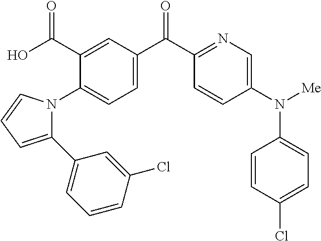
C1=CC(N([Me])C2=CC=C(Cl)C=C2)=CN=C1C(=O)C1=CC=C(N2C(C3=CC=CC(Cl)=C3)=CC=C2)C(C(O)=O)=C1
